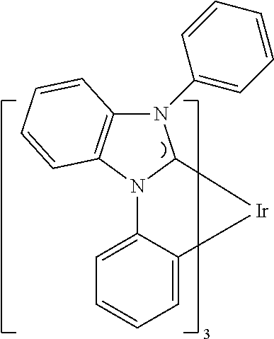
C12=CC=CC=C1[Ir]C1N(C3=CC=CC=C3)C3=C(N21)C=CC=C3
